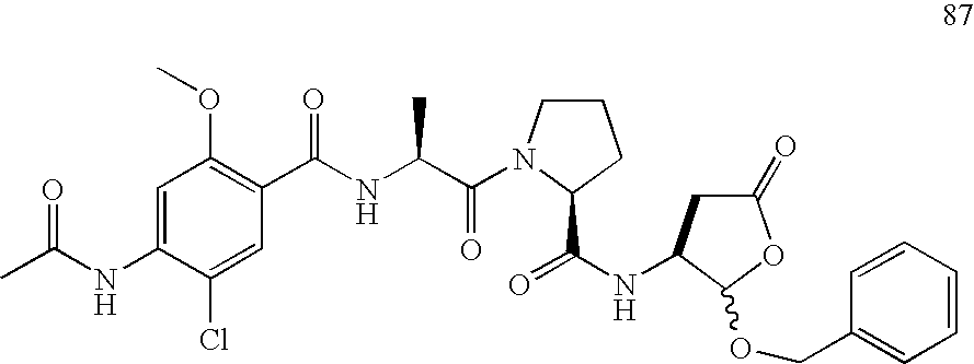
C1=C(NC(C)=O)C(Cl)=CC(C(NC(C(=O)N2CCCC2C(NC2CC(=O)OC2OCC2=CC=CC=C2)=O)C)=O)=C1OC
